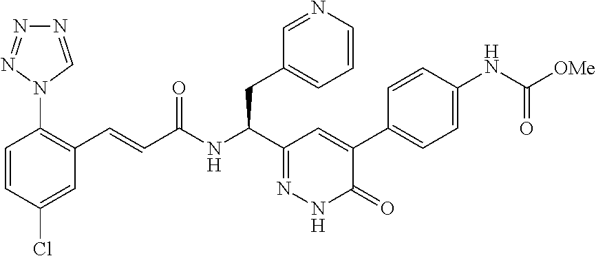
C1=CC(Cl)=CC(C=CC(NC(C2=NNC(=O)C(C3=CC=C(NC(=O)[OMe])C=C3)=C2)CC2=CC=CN=C2)=O)=C1N1N=NN=C1
